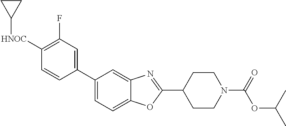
C1([HNOC]C2CC2)=C(F)C=C(C2=CC=C3C(=C2)N=C(C2CCN(C(=O)OC(C)C)CC2)O3)C=C1
